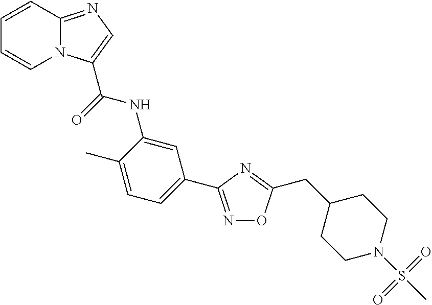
N1=C(C2=CC=C(C)C(NC(=O)C3=CN=C4N3C=CC=C4)=C2)N=C(CC2CCN(S(C)(=O)=O)CC2)O1
